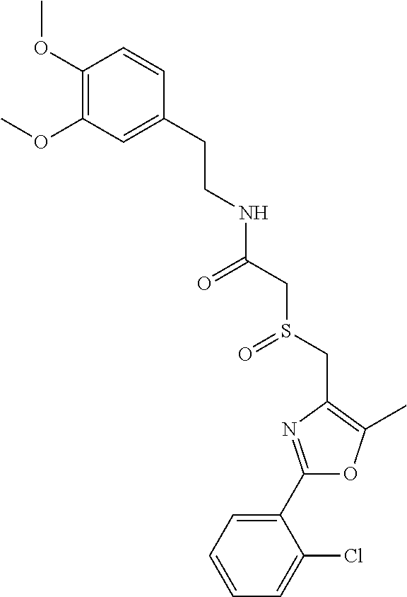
C1(OC)=C(OC)C=C(CCNC(=O)CS(CC2=C(C)OC(C3=CC=CC=C3Cl)=N2)=O)C=C1
